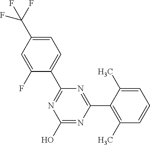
N1=C(C2=CC=C(C(F)(F)F)C=C2F)N=C(C2=C(C)C=CC=C2C)N=C1O
